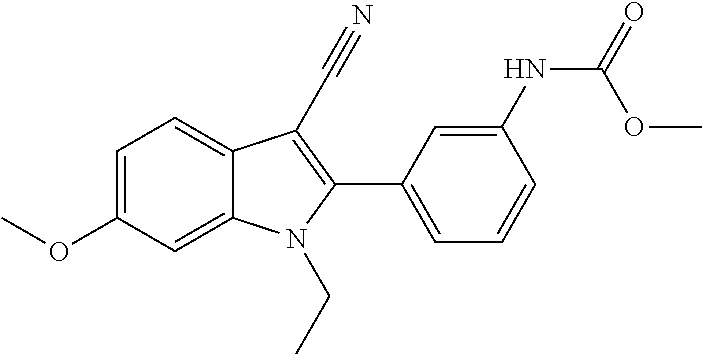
C1=C(OC)C=C2C(=C1)C(C#N)=C(C1=CC=CC(NC(OC)=O)=C1)N2CC
